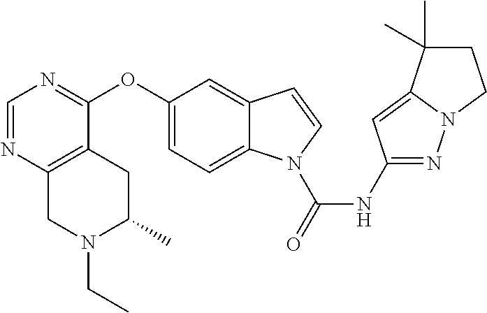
C1(OC2=NC=NC3=C2CC(C)N(CC)C3)=CC=C2C(=C1)C=CN2C(NC1=NN2C(=C1)C(C)(C)CC2)=O
